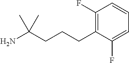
C1=C(F)C(CCCC(N)(C)C)=C(F)C=C1
